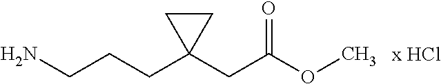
C(CCC1(CC(OC)=O)CC1)N.[x HCl]
